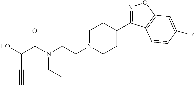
N1=C(C2CCN(CCN(C(C(O)C#C)=O)CC)CC2)C2=C(O1)C=C(F)C=C2
